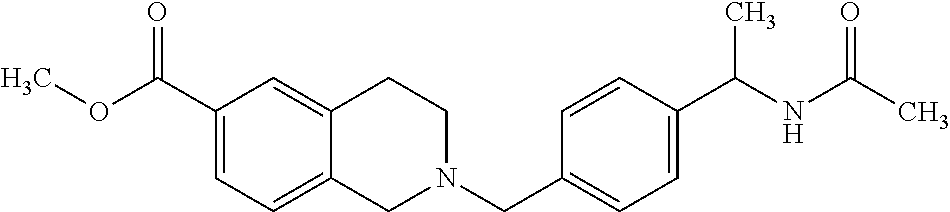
C1(C(OC)=O)=CC=C2C(=C1)CCN(CC1=CC=C(C(NC(C)=O)C)C=C1)C2
